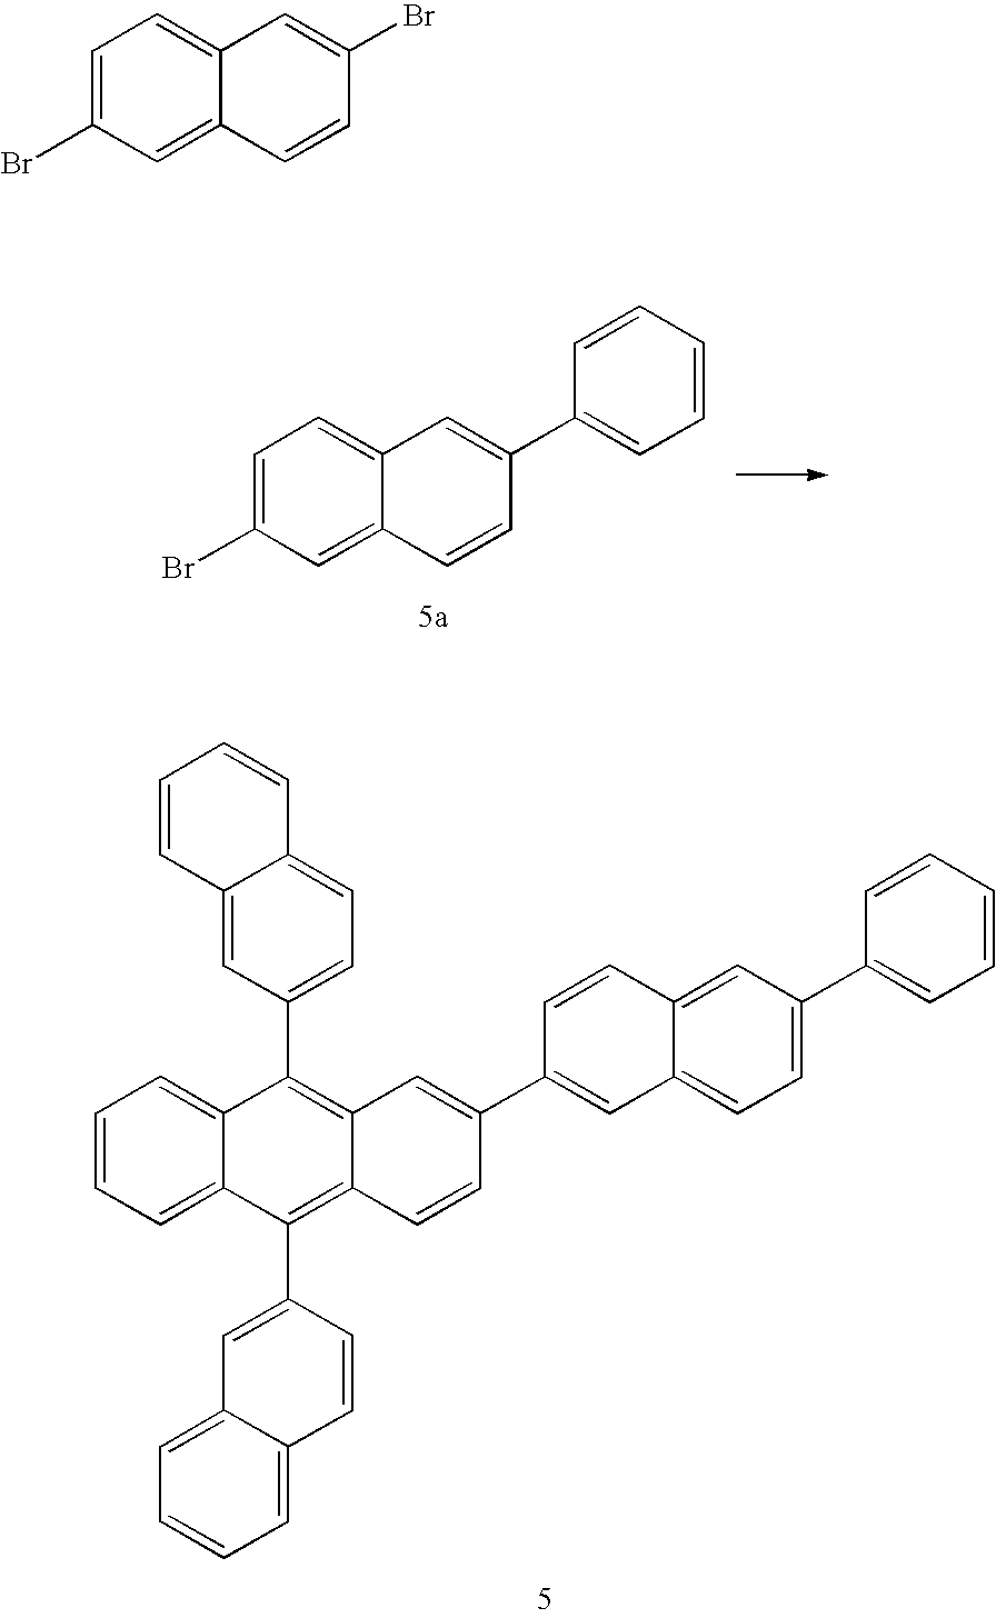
C1=CC2=CC(C3=C4C(=C(C5=CC6=CC=CC=C6C=C5)C5=CC=CC=C35)C=CC(C3=CC5=CC=C(C6=CC=CC=C6)C=C5C=C3)=C4)=CC=C2C=C1.C1=C(Br)C=C2C(=C1)C=C(C1=CC=CC=C1)C=C2.C1=C(Br)C=C2C(=C1)C=C(Br)C=C2
